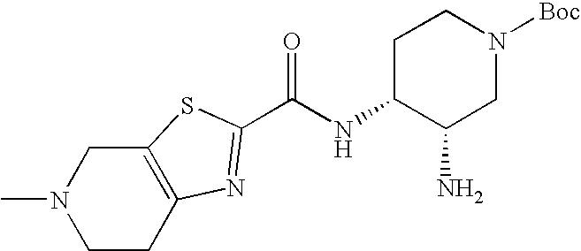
C1CC2=C(CN1C)SC(C(=O)NC1C(N)CN([Boc])CC1)=N2
